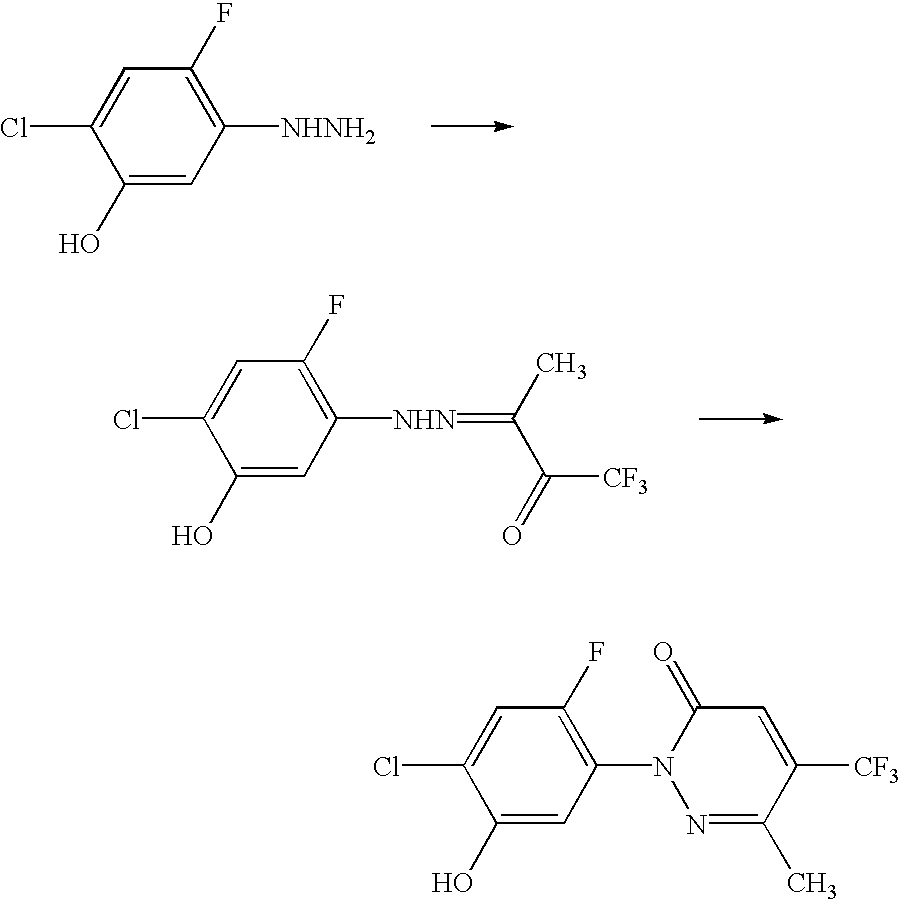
C1(O)=CC(N2N=C(C)C([CF3])=CC2=O)=C(F)C=C1Cl.C1(O)=CC([NHNH2])=C(F)C=C1Cl.C1(O)=CC([NHN]=C(C(=O)[CF3])C)=C(F)C=C1Cl
